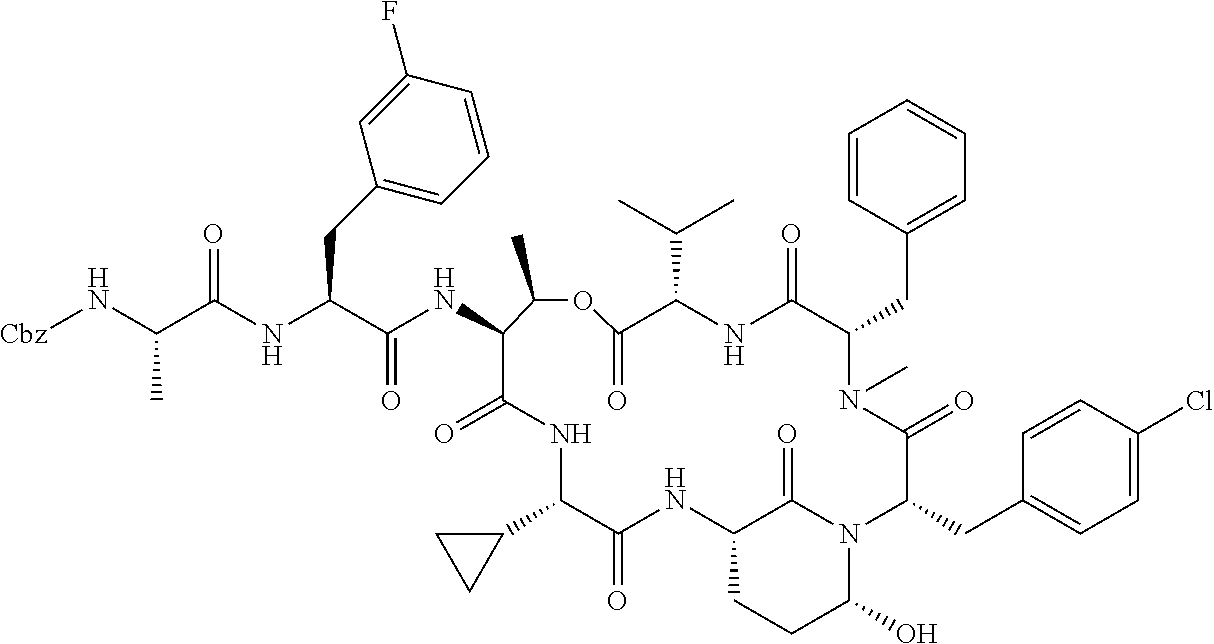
C(C(NC(C(NC1C(=O)NC(C2CC2)C(=O)NC2CCC(O)N(C2=O)C(CC2=CC=C(Cl)C=C2)C(=O)N(C)C(CC2=CC=CC=C2)C(=O)NC(C(C)C)C(=O)OC1C)=O)CC1=CC=CC(F)=C1)=O)(N[Cbz])C
